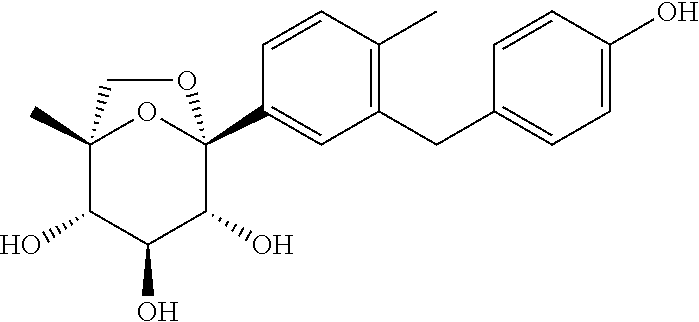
C1(CC2=CC=C(O)C=C2)=C(C)C=CC(C23OC(C)(C(O)C(O)C2O)CO3)=C1
